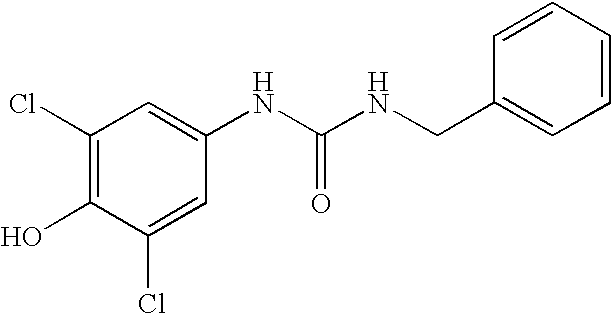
C1(Cl)=CC(NC(NCC2=CC=CC=C2)=O)=CC(Cl)=C1O
